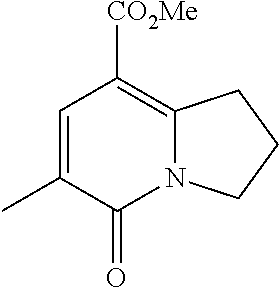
C1=C(C)C(=O)N2C(=C1[CO2Me])CCC2
